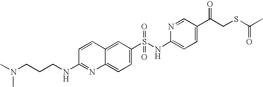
C1=CC2=CC(S(NC3=CC=C(C(CSC(C)=O)=O)C=N3)(=O)=O)=CC=C2N=C1NCCCN(C)C
